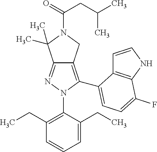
C12=NN(C3=C(CC)C=CC=C3CC)C(C3=CC=C(F)C4=C3C=CN4)=C1CN(C(CC(C)C)=O)C2(C)C
